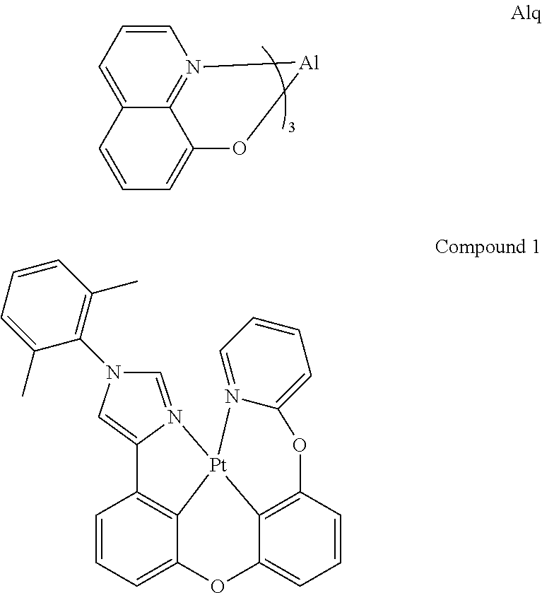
N12=C3C(=CC=C1)C=CC=C3O[Al]2.C1=N2C(=CN1C1=C(C)C=CC=C1C)C1=C3C(=CC=C1)OC1=CC=CC4=C1[Pt]23N1=CC=CC=C1O4
